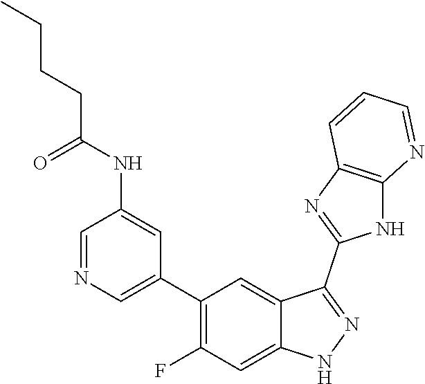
C1=NC=C(C2=C(F)C=C3C(=C2)C(C2=NC4=C(N2)N=CC=C4)=NN3)C=C1NC(CCCC)=O
